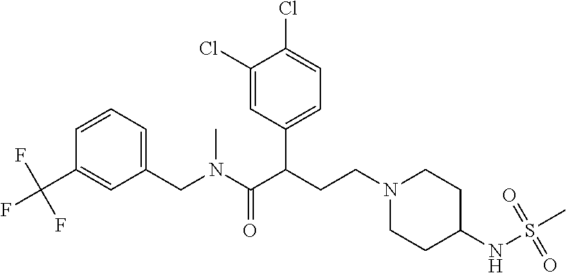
C1(CN(C(C(CCN2CCC(NS(C)(=O)=O)CC2)C2=CC=C(Cl)C(Cl)=C2)=O)C)=CC=CC(C(F)(F)F)=C1
